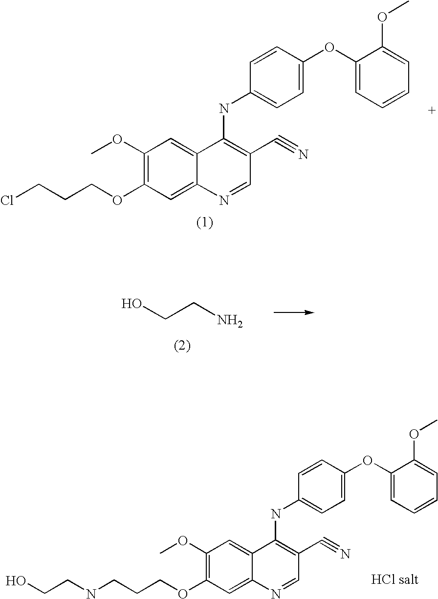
ClCCCOC1=C(OC)C=C2C(=C1)N=CC(C#N)=C2NC1=CC=C(OC2=CC=CC=C2OC)C=C1.N(CCCOC1=C(OC)C=C2C(=C1)N=CC(C#N)=C2NC1=CC=C(OC2=CC=CC=C2OC)C=C1)CCO.C(N)CO
